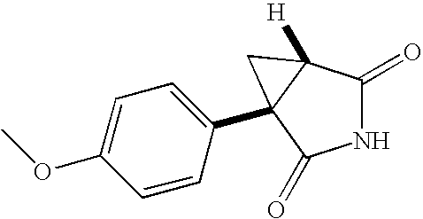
N1C(=O)C2([H])C(C3=CC=C(OC)C=C3)(C1=O)C2
